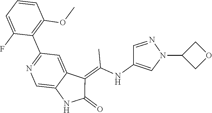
C1=CC=C(F)C(C2=NC=C3C(=C2)C(=C(NC2=CN(C4COC4)N=C2)C)C(=O)N3)=C1OC
